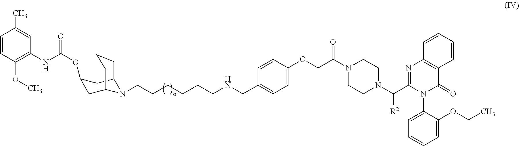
C1=CC(OC)=C(NC(OC2CC3N(CCCCCCNCC4=CC=C(OCC(N5CCN(C(C6=NC7=C(C(=O)N6C6=CC=CC=C6OCC)C=CC=C7)[R2])CC5)=O)C=C4)C(C2)CCC3)=O)C=C1C
